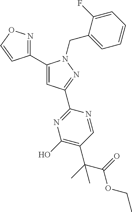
C1(C2=CC(C3=NC(O)=C(C(C(OCC)=O)(C)C)C=N3)=NN2CC2=CC=CC=C2F)=NOC=C1
